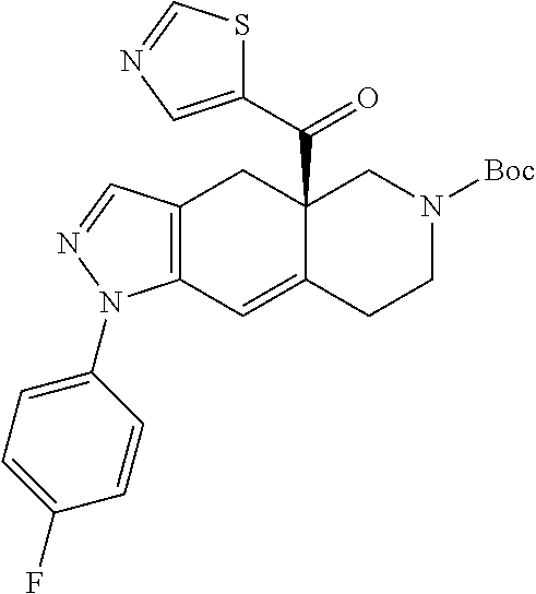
C12=C(C=NN1C1=CC=C(F)C=C1)CC1(C(=O)C3=CN=CS3)C(=C2)CCN([Boc])C1
